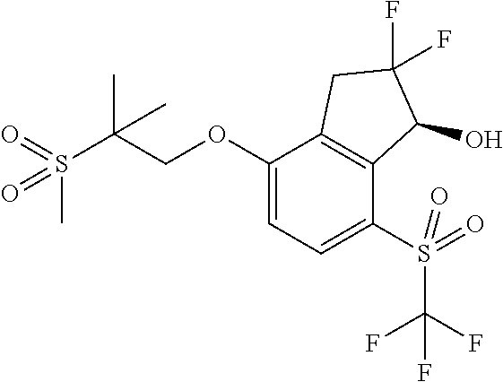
C(OC1=CC=C(S(C(F)(F)F)(=O)=O)C2=C1CC(F)(F)C2O)C(S(C)(=O)=O)(C)C
